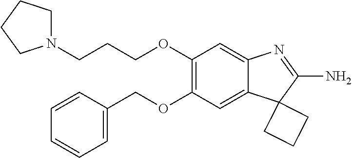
C1(OCC2=CC=CC=C2)=C(OCCCN2CCCC2)C=C2C(=C1)C1(C(N)=N2)CCC1
